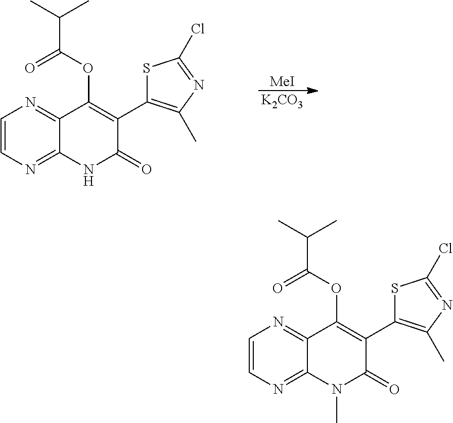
[MeI].[K2CO3].C1=CN=C2C(=N1)C(OC(C(C)C)=O)=C(C1=C(C)N=C(Cl)S1)C(=O)N2.C1=CN=C2C(=N1)C(OC(C(C)C)=O)=C(C1=C(C)N=C(Cl)S1)C(=O)N2C
